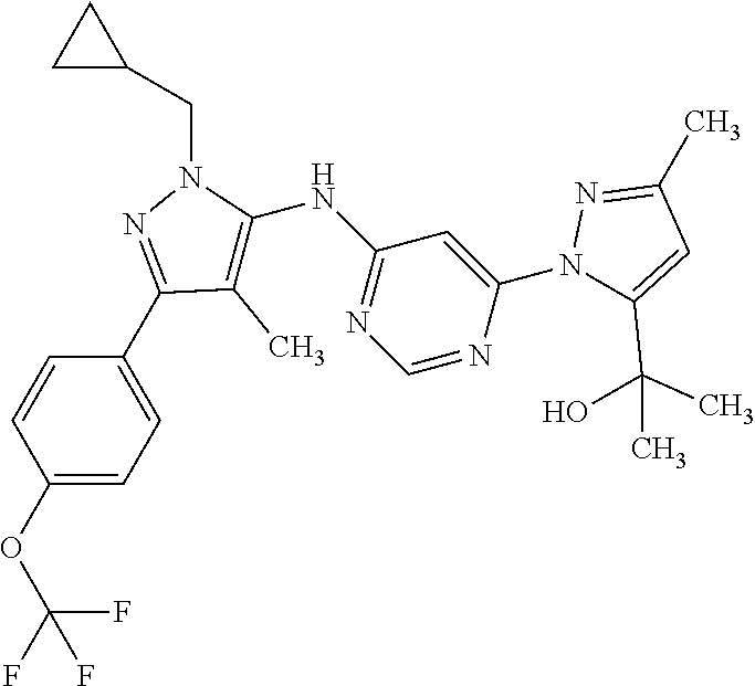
C1=CC(OC(F)(F)F)=CC=C1C1=NN(CC2CC2)C(NC2=NC=NC(N3C(C(O)(C)C)=CC(C)=N3)=C2)=C1C
